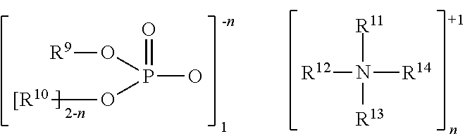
P(O)(=O)(O[R9])O[[R10].[R12]N([R11])([R13])[R14]
